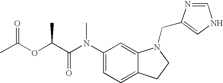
C1(N(C(C(OC(C)=O)C)=O)C)=CC=C2C(=C1)N(CC1=CNC=N1)CC2
